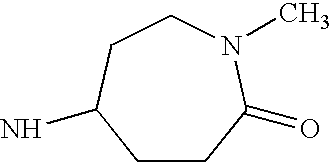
C1CC(=O)N(C)CCC1N
